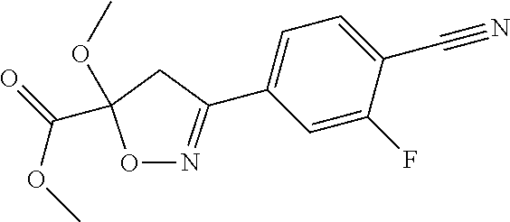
O1N=C(C2=CC=C(C#N)C(F)=C2)CC1(OC)C(=O)OC
